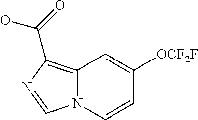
C12=C(C(=O)O)N=CN1C=CC([OCF2F])=C2
